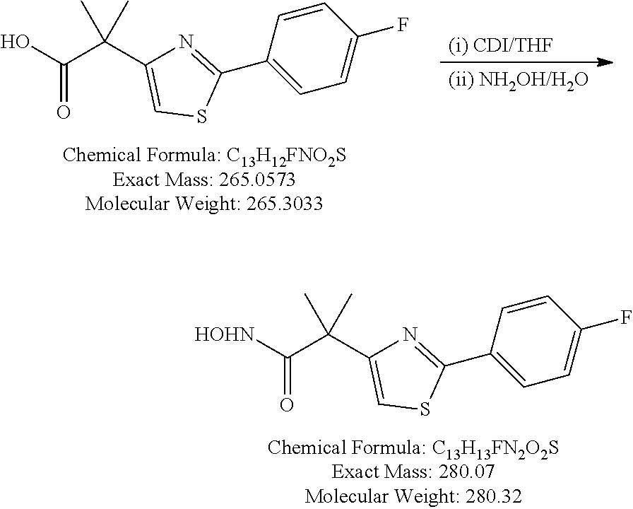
[HOHN]C(C(C1=CSC(C2=CC=C(F)C=C2)=N1)(C)C)=O.OC(=O)C(C1=CSC(C2=CC=C(F)C=C2)=N1)(C)C
